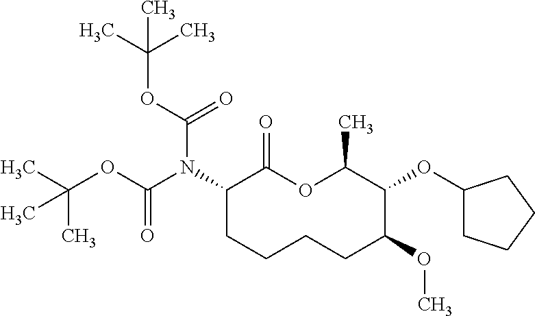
C1(N(C(OC(C)(C)C)=O)C(OC(C)(C)C)=O)CCCCC(OC)C(OC2CCCC2)C(C)OC1=O
